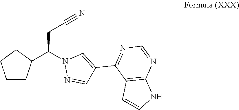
C1CC(C(CC#N)N2N=CC(C3=NC=NC4=C3C=CN4)=C2)CC1
